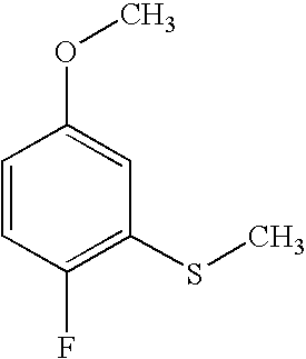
C1=CC(F)=C(SC)C=C1OC
